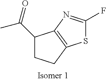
C1(C(=O)C)CCC2=C1N=C(F)S2
